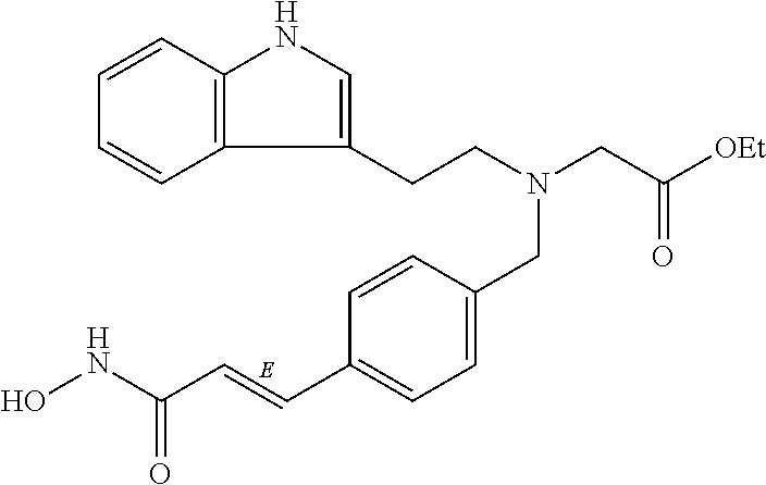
C12=C(C=CC=C1)NC=C2CCN(CC1=CC=C(C=CC(=O)NO)C=C1)CC([OEt])=O
